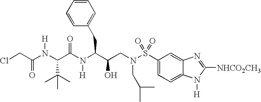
C1(S(N(CC(C(N(C(=O)C(N(C(CCl)=O)[H])C(C)(C)C)[H])CC2=CC=CC=C2)O)CC(C)C)(=O)=O)=CC=C2C(=C1)N=C([NHCO2CH3])N2[H]
